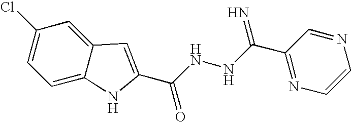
C12=CC=C(Cl)C=C1C=C(C(NNC(=N)C1=NC=CN=C1)=O)N2
